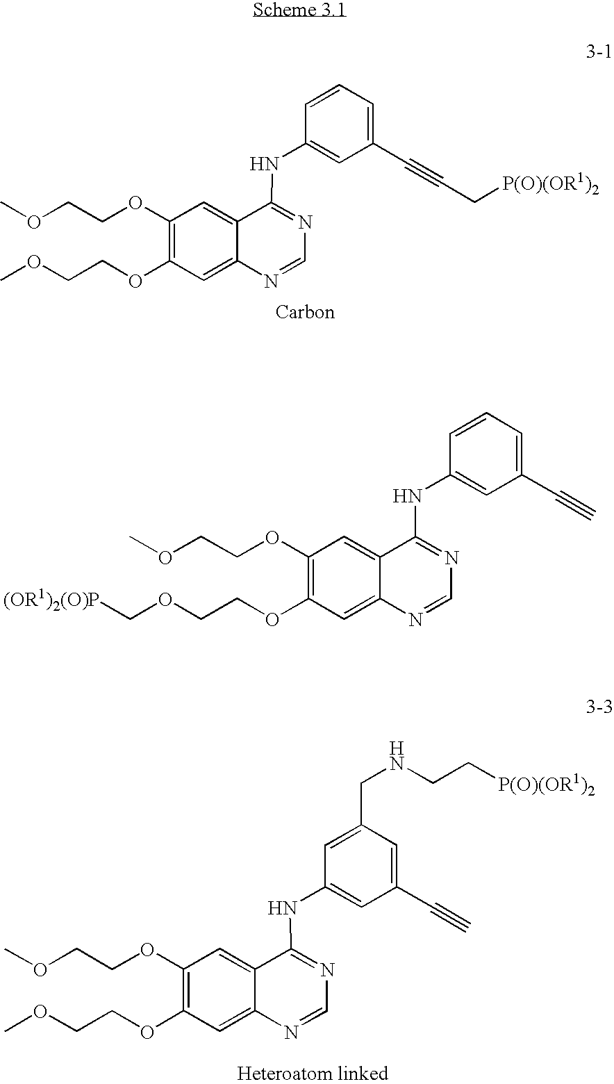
C1(OCCOC)=C(OCCOC)C=C2C(=C1)C(NC1=CC(C#CC[P(O)(OR1)2])=CC=C1)=NC=N2.C1(OCCOC)=C(OCCOC)C=C2C(=C1)C(NC1=CC(C#C)=CC(CNCC[P(O)(OR1)2])=C1)=NC=N2.C1(OCCOC)=C(OCCOC[(OR1)2(O)P])C=C2C(=C1)C(NC1=CC(C#C)=CC=C1)=NC=N2
